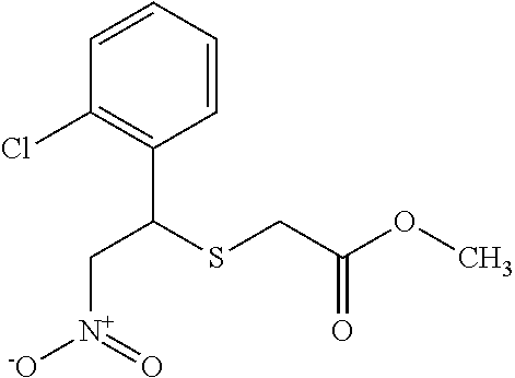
C1=CC=CC(C(SCC(OC)=O)C[N+]([-O])=O)=C1Cl
